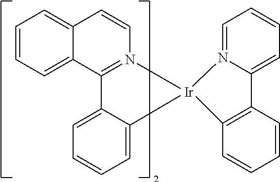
C1=CC=C2C(=C1)C=CN1=C2C2=CC=CC=C2[Ir]12C1=C(C=CC=C1)C1=CC=CC=N21
